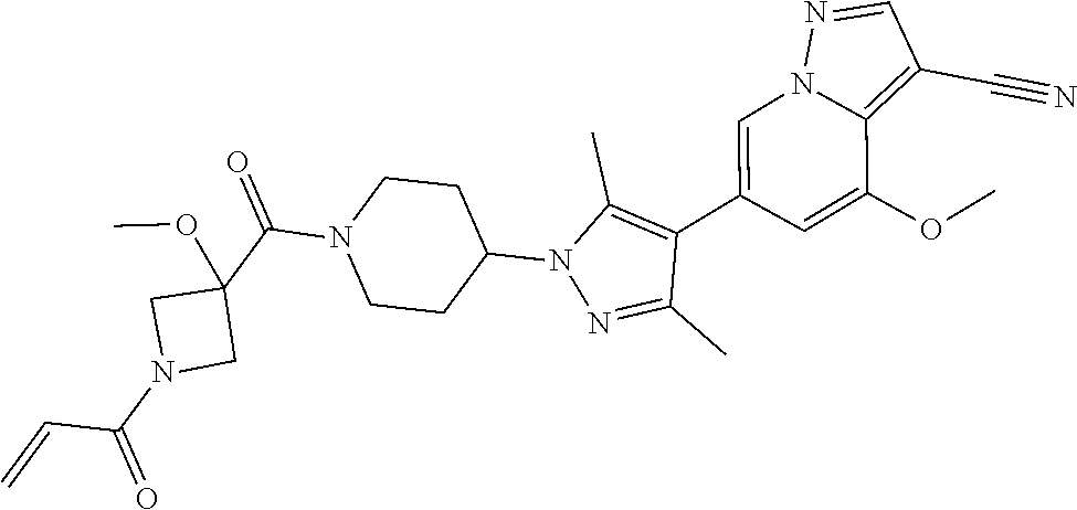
C1=C(C2=C(C)N(C3CCN(C(C4(OC)CN(C(=O)C=C)C4)=O)CC3)N=C2C)C=C(OC)C2=C(C#N)C=NN12
